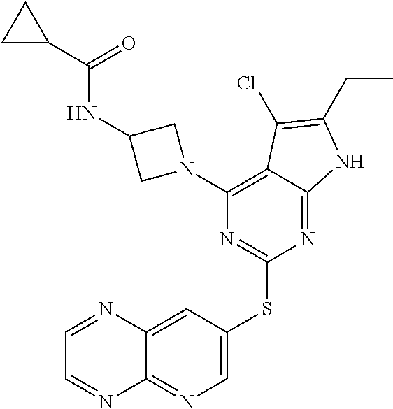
C1=C(SC2=NC(N3CC(NC(C4CC4)=O)C3)=C3C(=N2)NC(CC)=C3Cl)C=C2C(=N1)N=CC=N2
